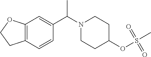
C12=C(C=CC(C(N3CCC(OS(C)(=O)=O)CC3)C)=C1)CCO2
